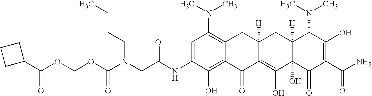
N(CC(NC1=CC(N(C)C)=C2C(=C1O)C(=O)C1=C(O)C3(O)C([H])(CC1([H])C2)C(N(C)C)C(O)=C(C(N)=O)C3=O)=O)(C(OCOC(C1CCC1)=O)=O)CCCC
